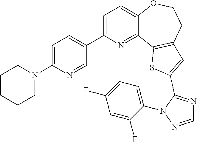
C1=C(C2=CC=C(N3CCCCC3)N=C2)N=C2C(=C1)OCCC1=C2SC(C2=NC=NN2C2=CC=C(F)C=C2F)=C1
